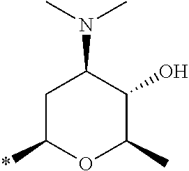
C1C(*)OC(C)C(O)C1N(C)C
